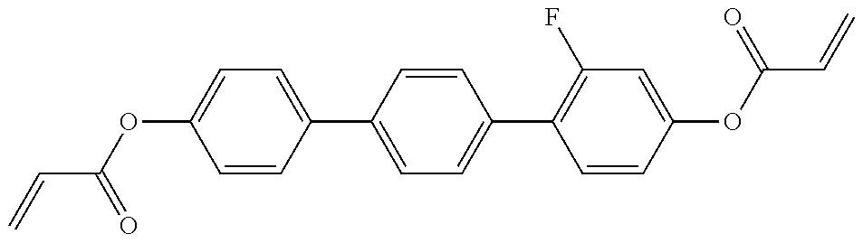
C(=C)C(=O)OC1=CC=C(C2=CC=C(C3=C(F)C=C(OC(C=C)=O)C=C3)C=C2)C=C1
